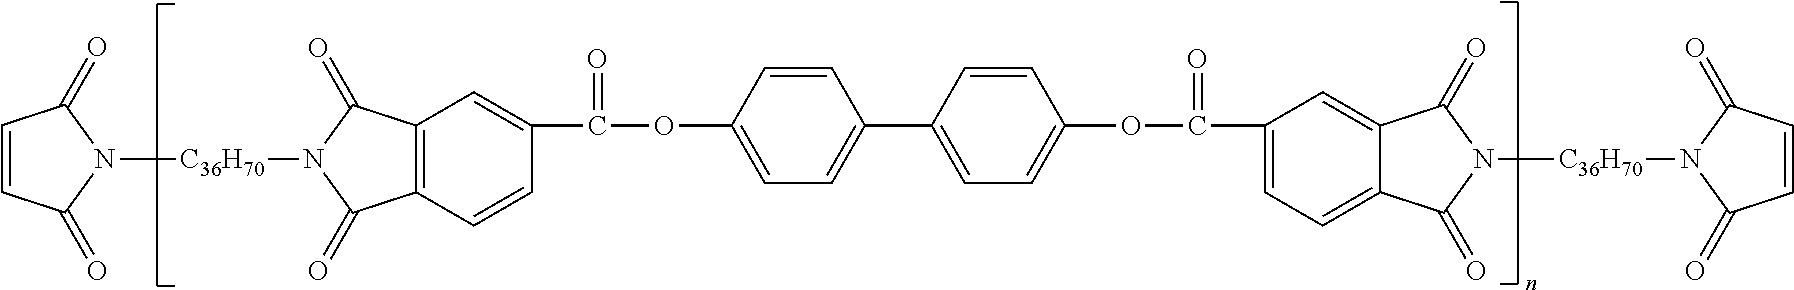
C1=CC(=O)N([C36H70]N2C(=O)C3=C(C2=O)C=C(C(OC2=CC=C(C4=CC=C(OC(=O)C5=CC=C6C(=C5)C(=O)N([C36H70]N5C(=O)C=CC5=O)C6=O)C=C4)C=C2)=O)C=C3)C1=O
